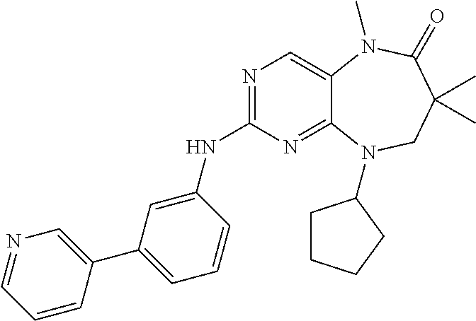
N1=C(NC2=CC(C3=CN=CC=C3)=CC=C2)N=C2C(=C1)N(C)C(=O)C(C)(C)CN2C1CCCC1
